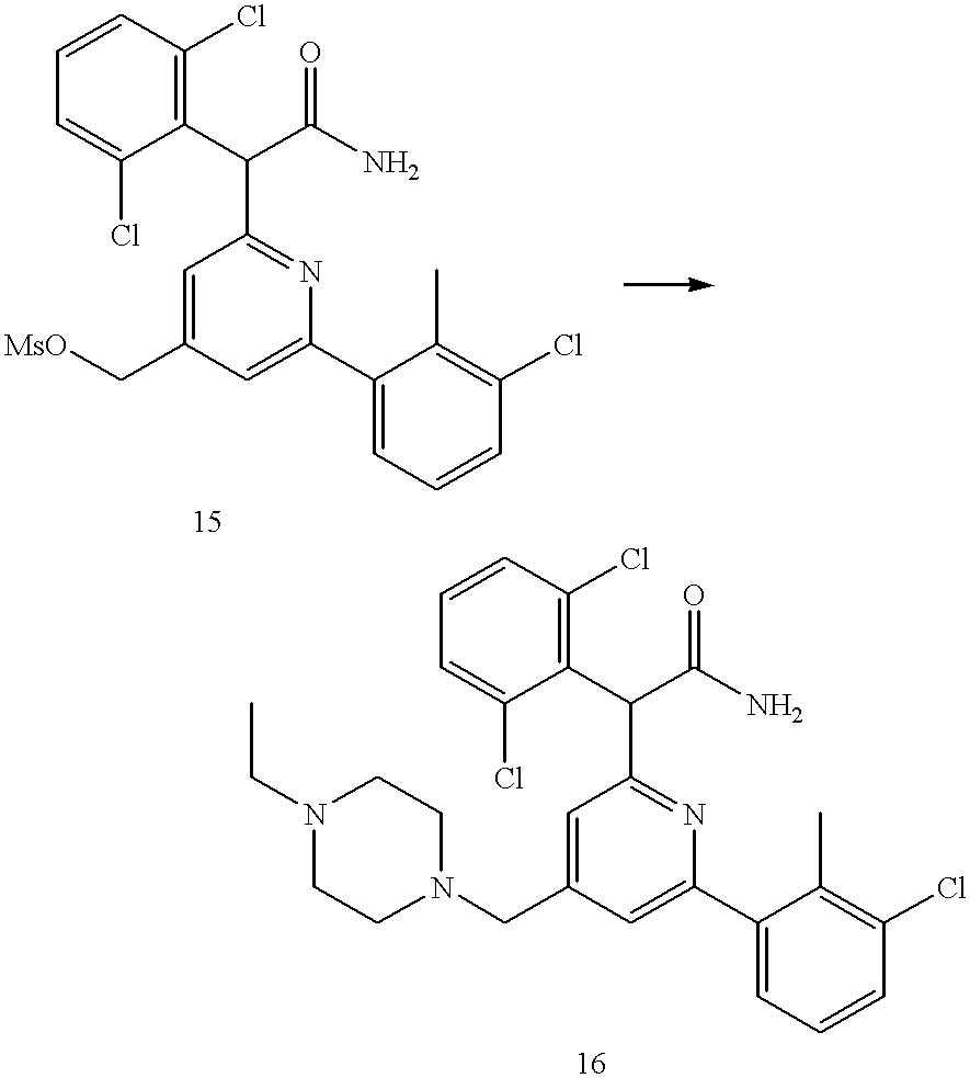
C(C1=CC(C(C2=C(Cl)C=CC=C2Cl)C(N)=O)=NC(C2=CC=CC(Cl)=C2C)=C1)[MsO].C(C1=CC(C(C2=C(Cl)C=CC=C2Cl)C(N)=O)=NC(C2=CC=CC(Cl)=C2C)=C1)N1CCN(CC)CC1
